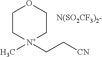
C1C[N+](CC[CN])(C)CCO1
